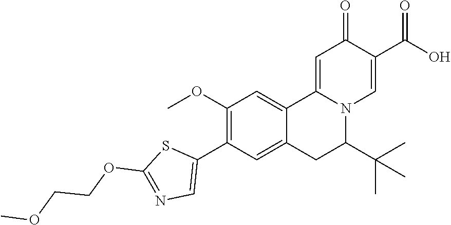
O(C)C1=C(C2=CN=C(OCCOC)S2)C=C2C(=C1)C1=CC(=O)C(C(=O)O)=CN1C(C(C)(C)C)C2
